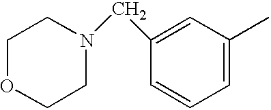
C1=C(C)C=C(CN2CCOCC2)C=C1
